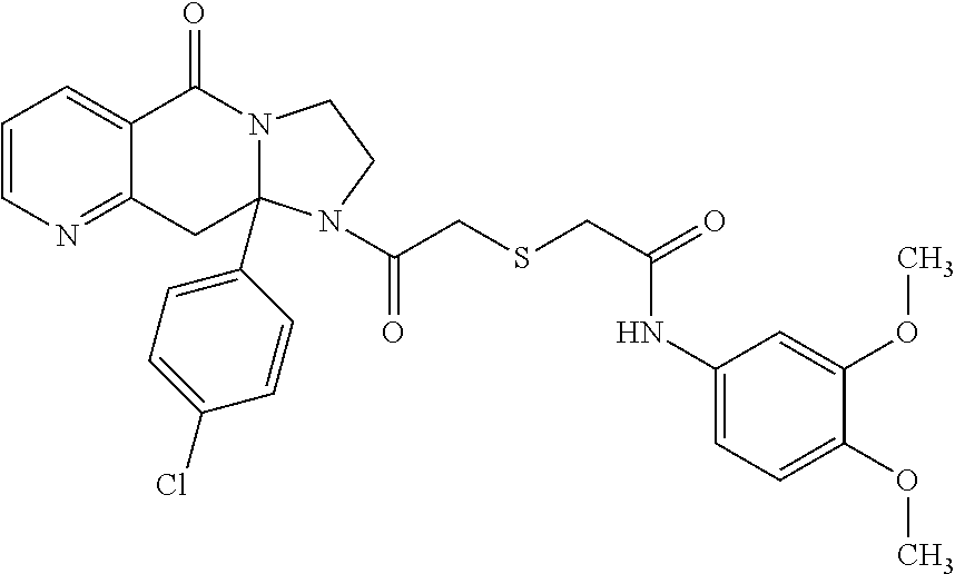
C1=CN=C2C(=C1)C(=O)N1CCN(C(CSCC(=O)NC3=CC=C(OC)C(OC)=C3)=O)C1(C1=CC=C(Cl)C=C1)C2
